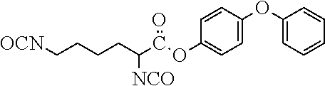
[OCN]CCCCC(C(=O)OC1=CC=C(OC2=CC=CC=C2)C=C1)[NCO]
